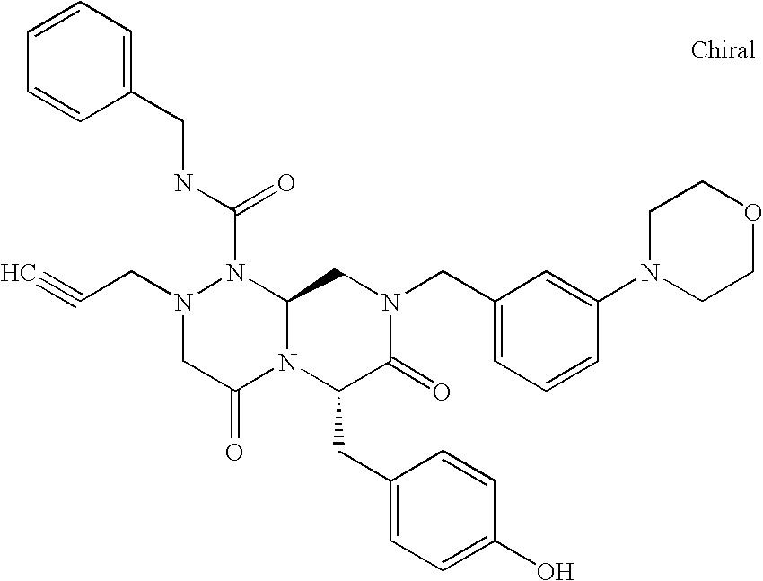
C(N1CC(=O)N2C(N1C(NCC1=CC=CC=C1)=O)CN(CC1=CC=CC(N3CCOCC3)=C1)C(=O)C2CC1=CC=C(O)C=C1)C#C
